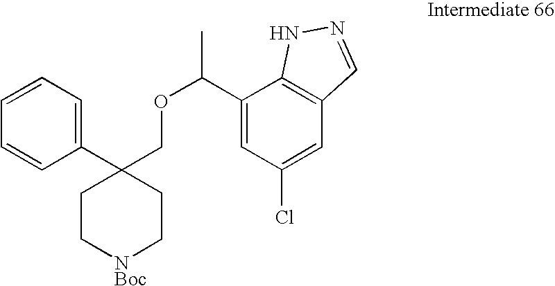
C1(C(OCC2(C3=CC=CC=C3)CC[NBoc]CC2)C)=CC(Cl)=CC2=C1NN=C2
